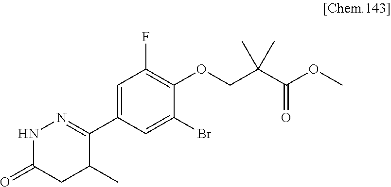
C1(C2=NNC(=O)CC2C)=CC(F)=C(OCC(C(OC)=O)(C)C)C(Br)=C1
